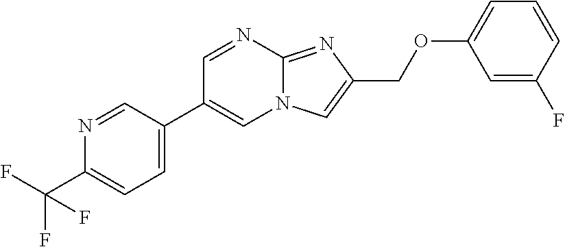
C1=C(C2=CN3C(=NC(COC4=CC=CC(F)=C4)=C3)N=C2)C=NC(C(F)(F)F)=C1
